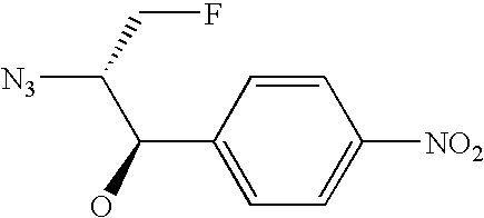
C1=C(C(C([N3])CF)O)C=CC([NO2])=C1
